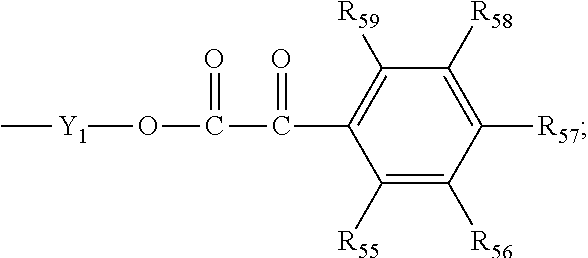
C1([R55])=C([R56])C([R57])=C([R58])C([R59])=C1C(C(O[Y1]C)=O)=O
